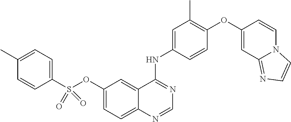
O(C1=CC=C2C(=C1)C(NC1=CC(C)=C(OC3=CC4=NC=CN4C=C3)C=C1)=NC=N2)S(C1=CC=C(C)C=C1)(=O)=O
